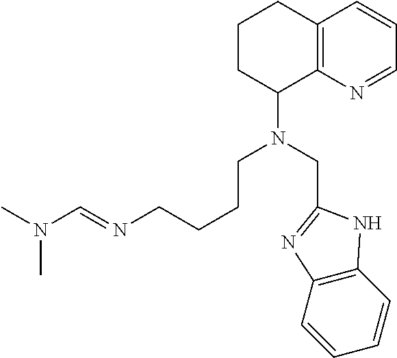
C1=CC2=C(N=C1)C(N(CC1=NC3=C(C=CC=C3)N1)CCCCN=CN(C)C)CCC2
